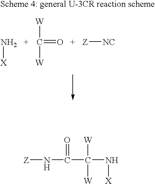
N[X].C([W])([W])=O.[Z][NC].[Z]NC(C([W])([W])N[X])=O
